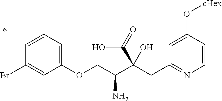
C1=CC(O[cHex])=CC(CC(C(COC2=CC=CC(Br)=C2)N)(C(=O)O)O)=N1
